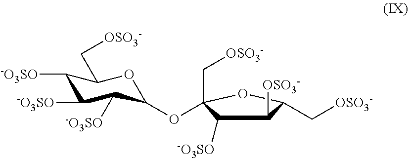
C1([-O3SO])C([-O3SO])C([-O3SO])C(OC2(C[OSO3-])C([-O3SO])C([OSO3-])C(C[OSO3-])O2)OC1C[OSO3-]
